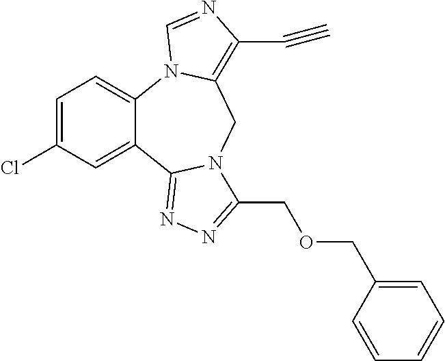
C1=C(Cl)C=C2C(=C1)N1C(=C(C#C)N=C1)CN1C2=NN=C1COCC1=CC=CC=C1
